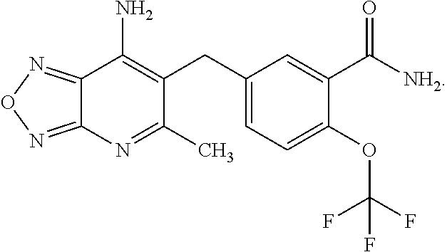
C12=NON=C1N=C(C)C(CC1=CC=C(OC(F)(F)F)C(C([NH2])=O)=C1)=C2N
